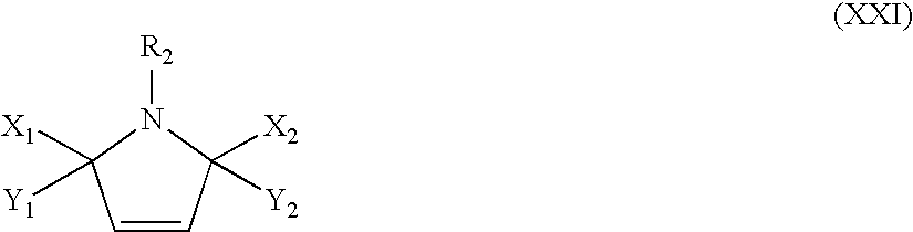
C1=CC([X2])([Y2])N([R2])C1([X1])[Y1]
